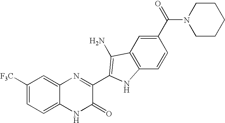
C1=C2C(=CC([F3C])=C1)N=C(C1=C(N)C3=C(C=CC(C(=O)N4CCCCC4)=C3)N1)C(=O)N2
